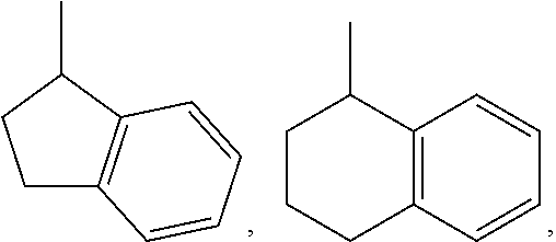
C1C2=C(C(C)C1)C=CC=C2.C12=C(C=CC=C1)CCCC2C
